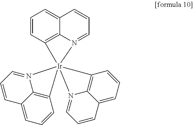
C1=CC2=C3C(=C1)C=CC=N3[Ir]213(C2=C4C(=CC=C2)C=CC=N41)C1=C2C(=CC=C1)C=CC=N23
